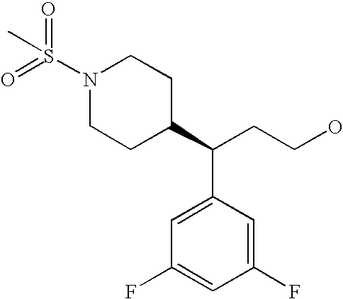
N1(S(C)(=O)=O)CCC(C(CCO)C2=CC(F)=CC(F)=C2)CC1
